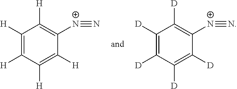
C1([H])=C([H])C([H])=C([H])C([N+]#N)=C1[H].C1([D])=C([D])C([D])=C([D])C([N+]#N)=C1[D]
